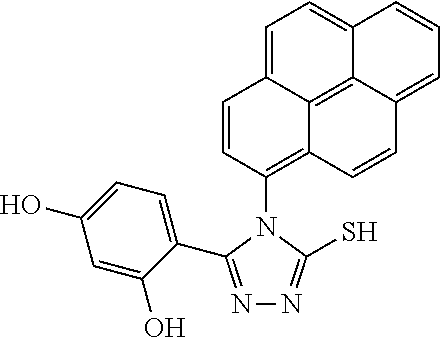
N1=C(C2=CC=C(O)C=C2O)N(C2=C3C=CC4=CC=CC5=CC=C(C3=C45)C=C2)C(S)=N1
